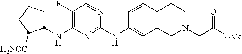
C1CCC([H2NOC])C1NC1=C(F)C=NC(NC2=CC3=C(C=C2)CCN(CC([OMe])=O)C3)=N1
